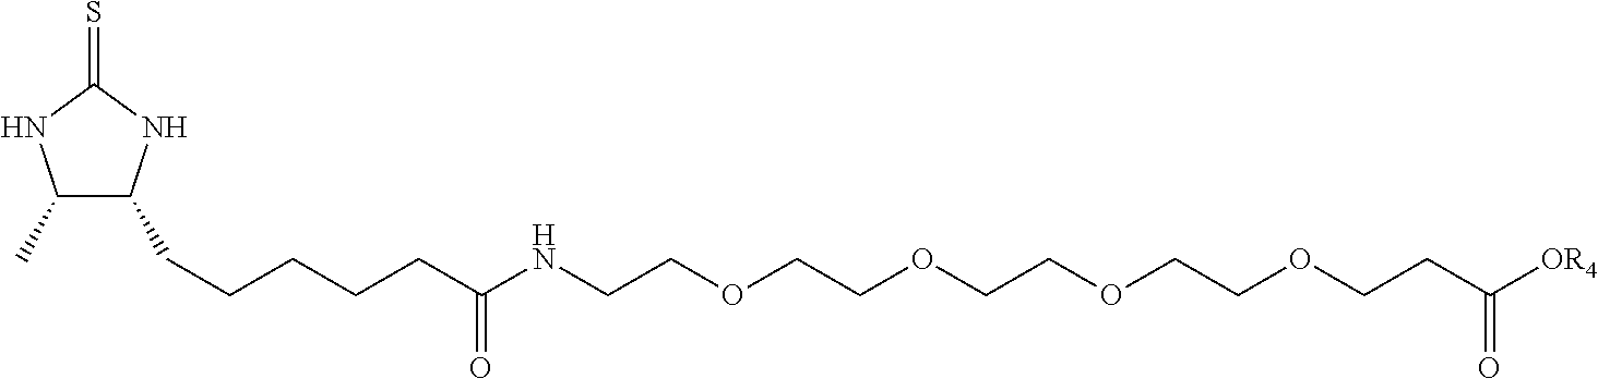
C1(C)C(CCCCCC(=O)NCCOCCOCCOCCOCCC([OR4])=O)NC(=S)N1
